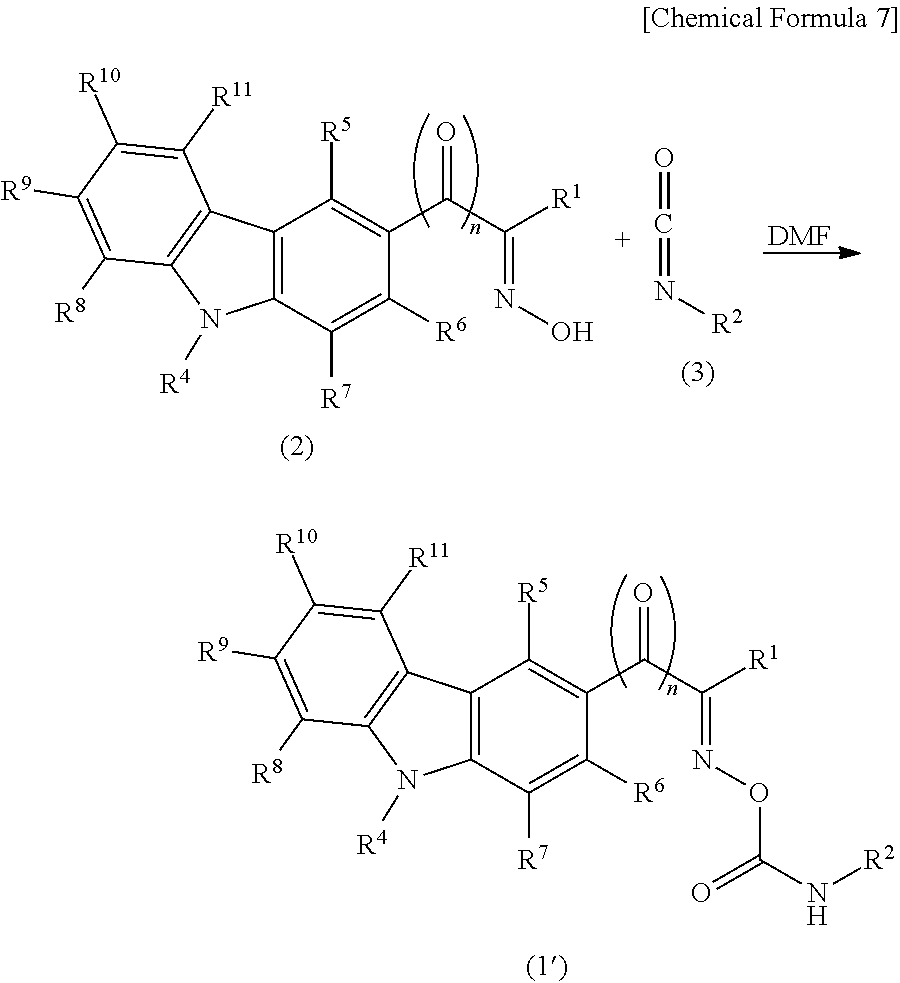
C12=C(C3=C(N1[R4])C([R8])=C([R9])C([R10])=C3[R11])C([R5])=C(C(=O)C(=NOC(N[R2])=O)[R1])C([R6])=C2[R7].C12=C(C3=C(N1[R4])C([R8])=C([R9])C([R10])=C3[R11])C([R5])=C(C(=O)C(=NO)[R1])C([R6])=C2[R7].O=C=N[R2].[DMF]
